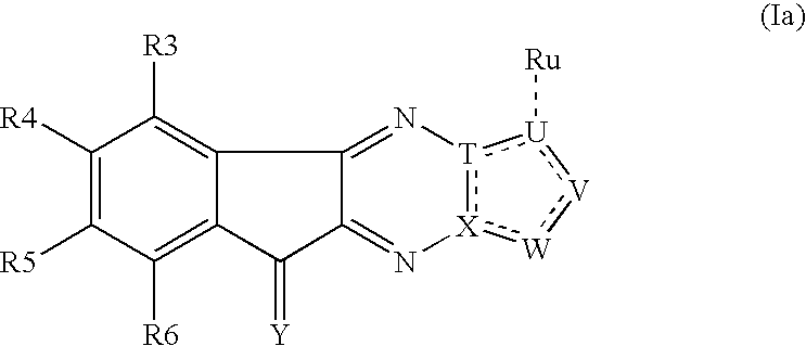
C1([R4])=C([R5])C([R6])=C2C(=C1[R3])C1=N[T]3:[X](:[W]:[V]:[U]:3[Ru])N=C1C2=[Y]
